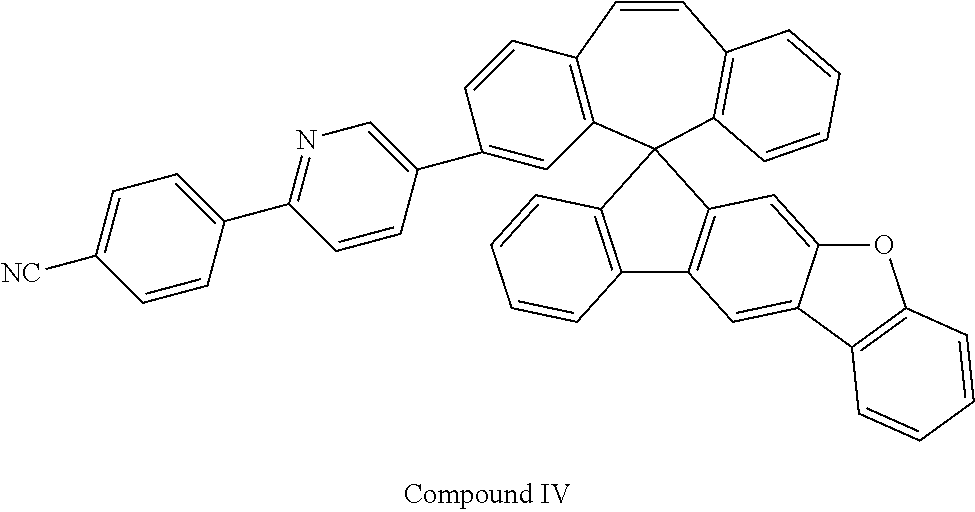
C1=C(C2=CC3=C(C=C2)C=CC2=C(C=CC=C2)C32C3=C(C=C4C(=C3)OC3=C4C=CC=C3)C3=C2C=CC=C3)C=CC(C2=CC=C([NC])C=C2)=N1
